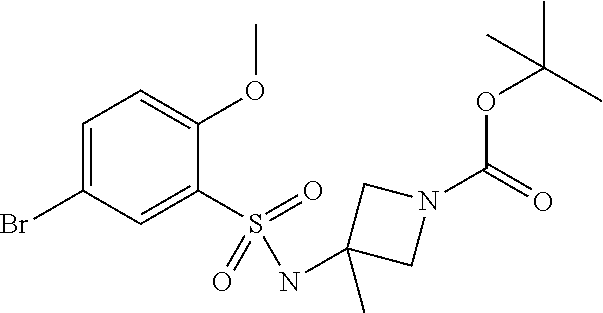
C1=C(Br)C=C(S(=O)(=O)NC2(C)CN(C(=O)OC(C)(C)C)C2)C(OC)=C1
